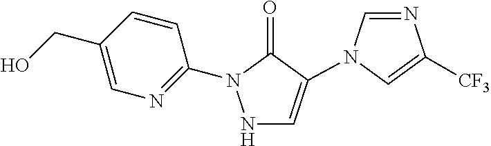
C1(CO)=CN=C(N2NC=C(N3C=NC([CF3])=C3)C2=O)C=C1
